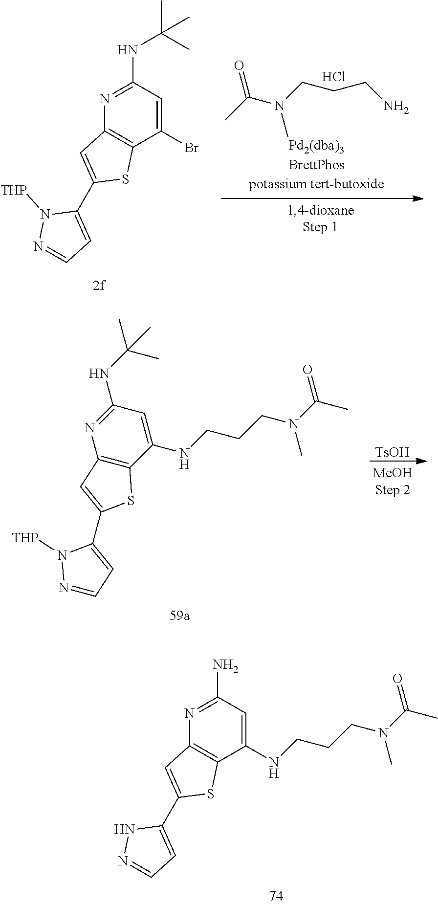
N1=C(N)C=C(NCCCN(C(C)=O)C)C2=C1C=C(C1=CC=NN1)S2.N1=C(NC(C)(C)C)C=C(Br)C2=C1C=C(C1=CC=NN1[THP])S2.N(CCCN)(C(C)=O)C.Cl.N1=C(NC(C)(C)C)C=C(NCCCN(C(C)=O)C)C2=C1C=C(C1=CC=NN1[THP])S2.[TsOH]
